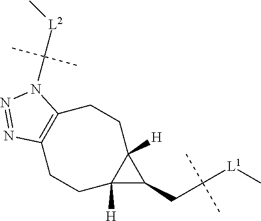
C12([H])C(CC([L1]C)(C)C)C1([H])CCC1=C(CC2)N=NN1C([L2]C)(C)C
